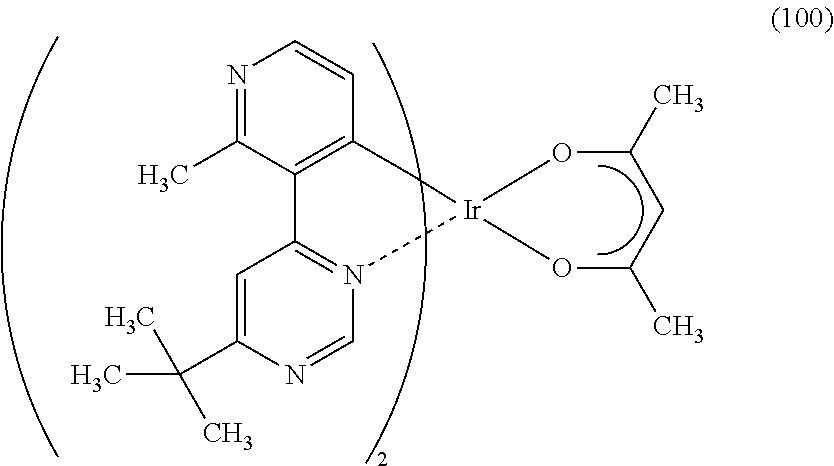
N1=C(C)C2=C(C=C1)C[Ir]1(N3=C2C=C(C(C)(C)C)N=C3)OC(C)CC(C)O1
